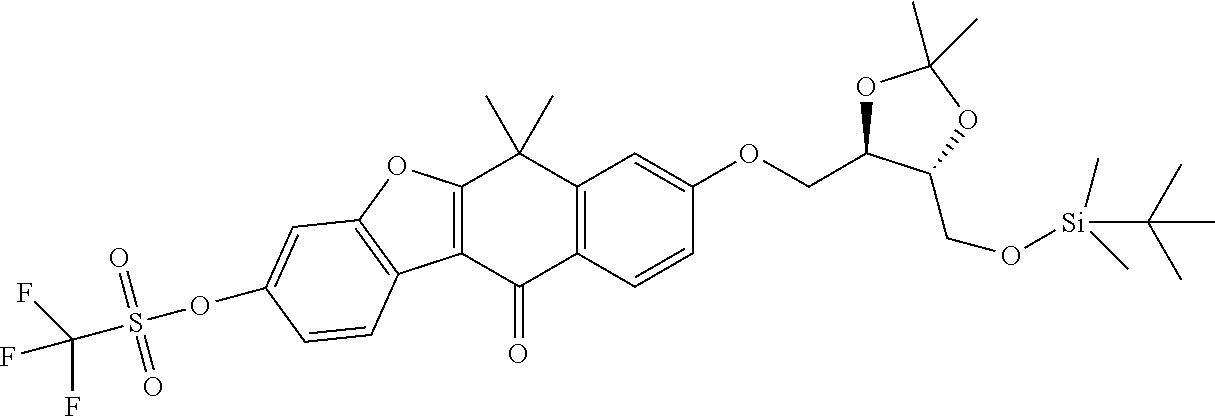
C12=C(C=CC(OCC3OC(C)(C)OC3CO[Si](C(C)(C)C)(C)C)=C1)C(=O)C1=C(C2(C)C)OC2=C1C=CC(OS(C(F)(F)F)(=O)=O)=C2
